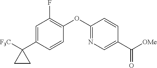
C1=C(C2([F3C])CC2)C=CC(OC2=NC=C(C([OMe])=O)C=C2)=C1F
